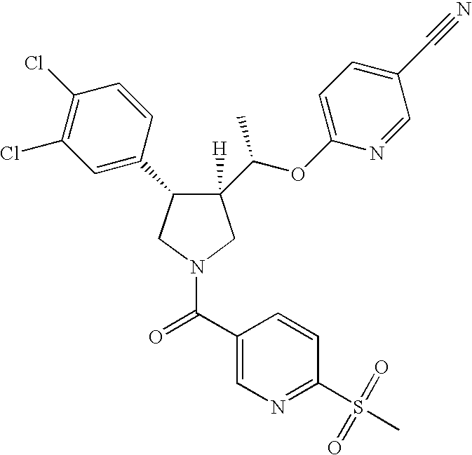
C1(C(OC2=CC=C(C#N)C=N2)C)([H])C(C2=CC(Cl)=C(Cl)C=C2)CN(C(C2=CN=C(S(C)(=O)=O)C=C2)=O)C1
